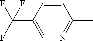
N1=C(C)C=CC(C(F)(F)F)=C1
